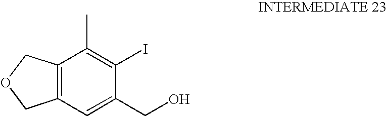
C12=C(C=C(CO)C(I)=C1C)COC2
